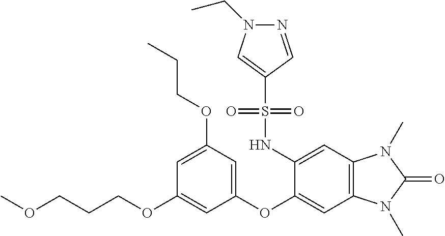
O(CCCOC1=CC(OC2=CC3=C(C=C2NS(C2=CN(CC)N=C2)(=O)=O)N(C)C(=O)N3C)=CC(OCCC)=C1)C
